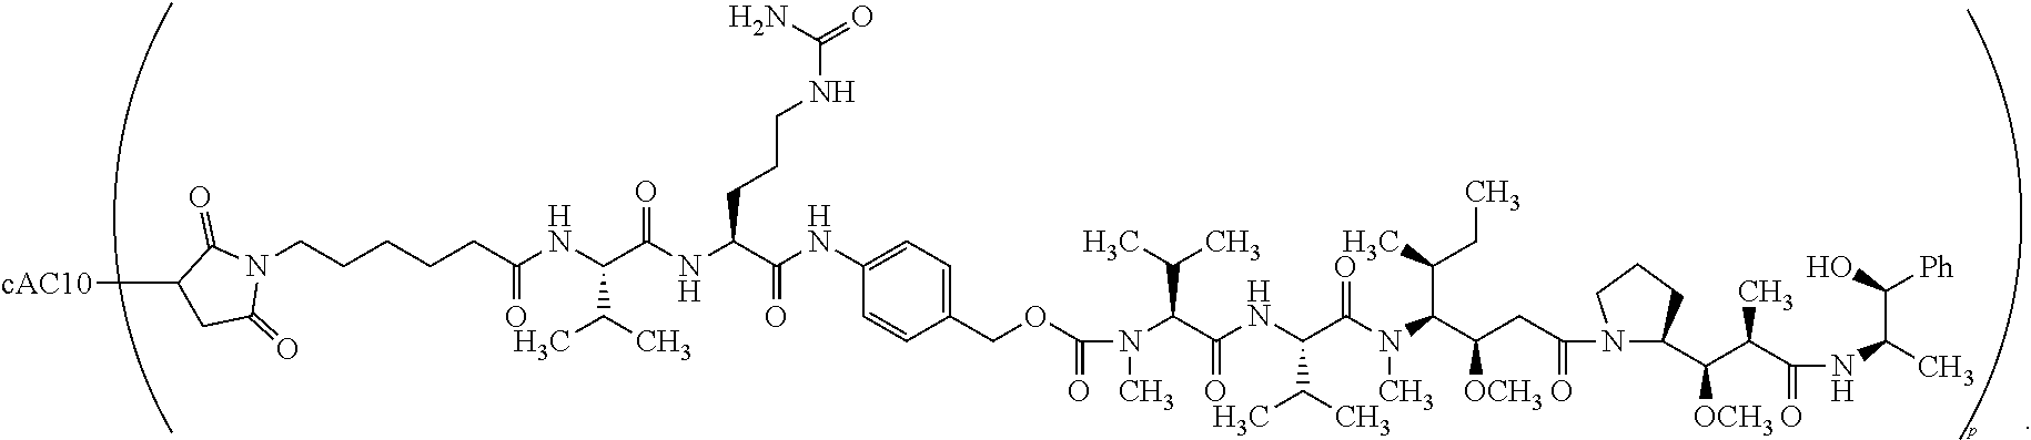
[cAC10]C1CC(=O)N(CCCCCC(NC(C(NC(C(NC2=CC=C(COC(N(C(C(NC(C(N(C(C(CC(N3C(C(C(C(NC(C([Ph])O)C)=O)C)[OCH3])CCC3)=O)[OCH3])C(CC)C)C)=O)C(C)C)=O)C(C)C)C)=O)C=C2)=O)CCCNC(=O)N)=O)C(C)C)=O)C1=O
